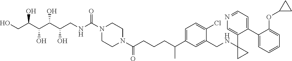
C(C(N1CCN(C(NCC(C(C(C(CO)O)O)O)O)=O)CC1)=O)CCC(C1=CC=C(Cl)C(CNC2(C3=CN=CC=C3C3=CC=CC=C3OC3CC3)CC2)=C1)C
